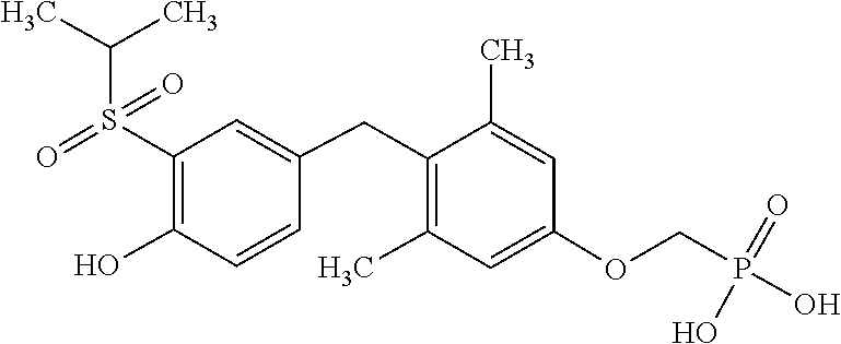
O=S(C(C)C)(=O)C1=C(O)C=CC(CC2=C(C)C=C(OCP(=O)(O)O)C=C2C)=C1
